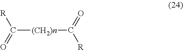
C([(CH2)n]C(=O)[R])(=O)[R]
